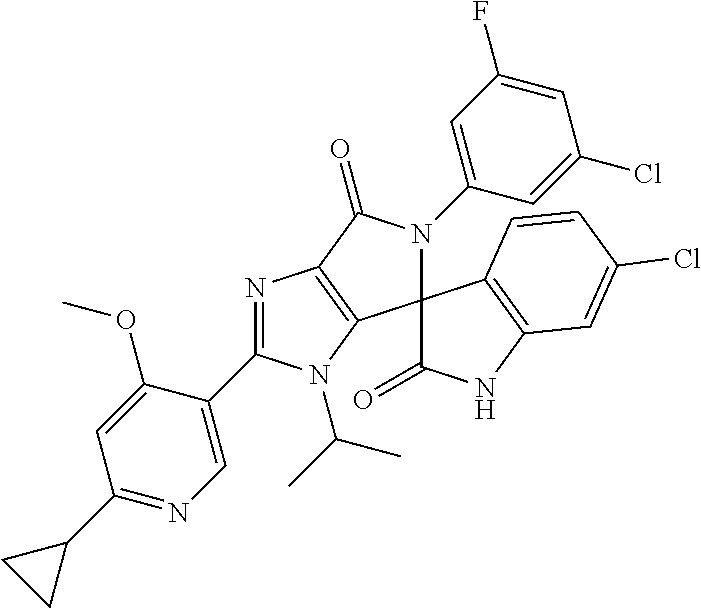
C1(C2CC2)=NC=C(C2=NC3=C(C4(N(C5=CC(F)=CC(Cl)=C5)C3=O)C(=O)NC3=C4C=CC(Cl)=C3)N2C(C)C)C(OC)=C1
